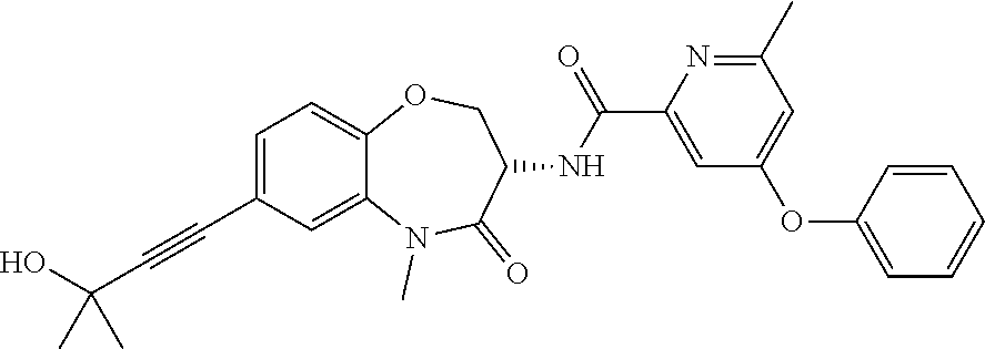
C1=C(C#CC(O)(C)C)C=C2C(=C1)OCC(NC(C1=CC(OC3=CC=CC=C3)=CC(C)=N1)=O)C(=O)N2C
